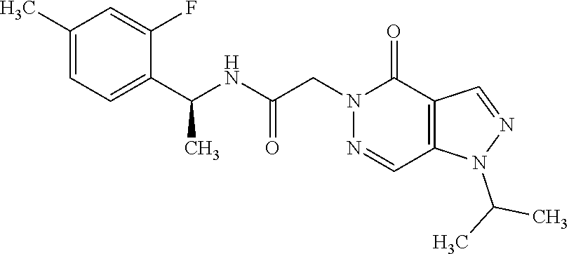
C1(C)=CC=C(C(NC(CN2N=CC3=C(C2=O)C=NN3C(C)C)=O)C)C(F)=C1
